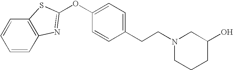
C1(CCN2CC(O)CCC2)=CC=C(OC2=NC3=C(C=CC=C3)S2)C=C1
